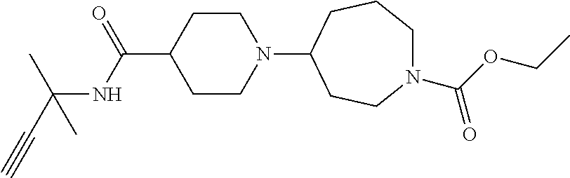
C1CN(C2CCN(C(OCC)=O)CCC2)CCC1C(=O)NC(C#C)(C)C
